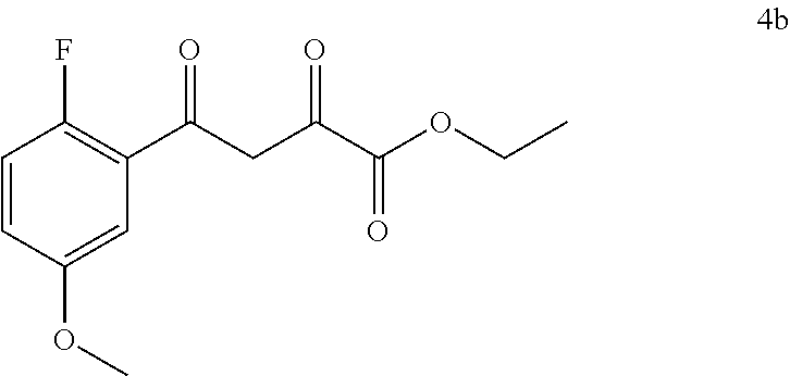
C1=CC(OC)=CC(C(CC(C(OCC)=O)=O)=O)=C1F
